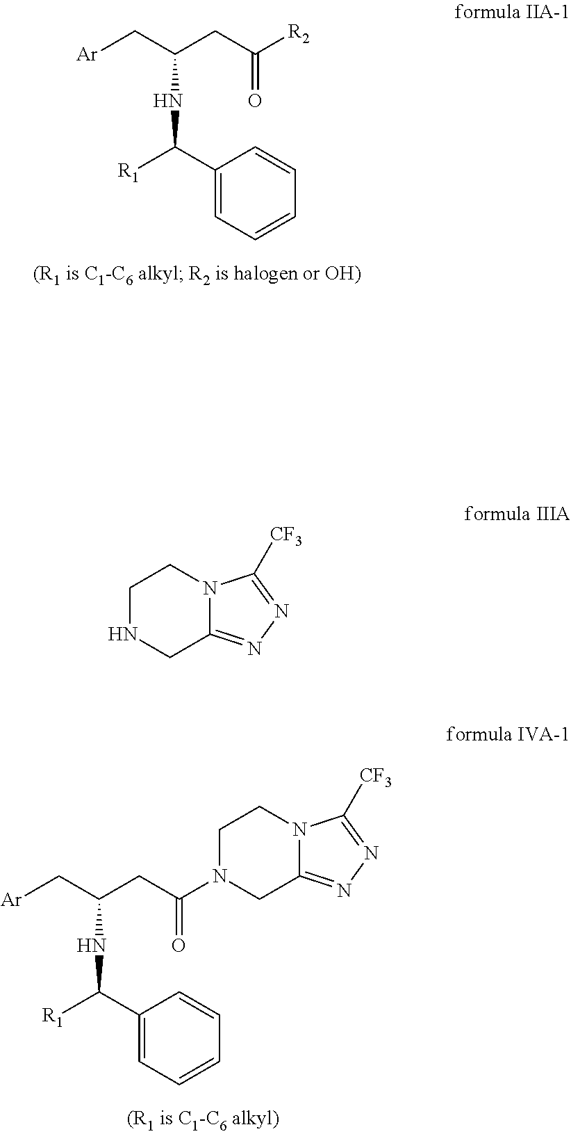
[Ar]CC(CC([R2])=O)NC(C1=CC=CC=C1)[R1].[Ar]CC(CC(N1CC2=NN=C([CF3])N2CC1)=O)NC(C1=CC=CC=C1)[R1].C1NCC2=NN=C([CF3])N2C1
